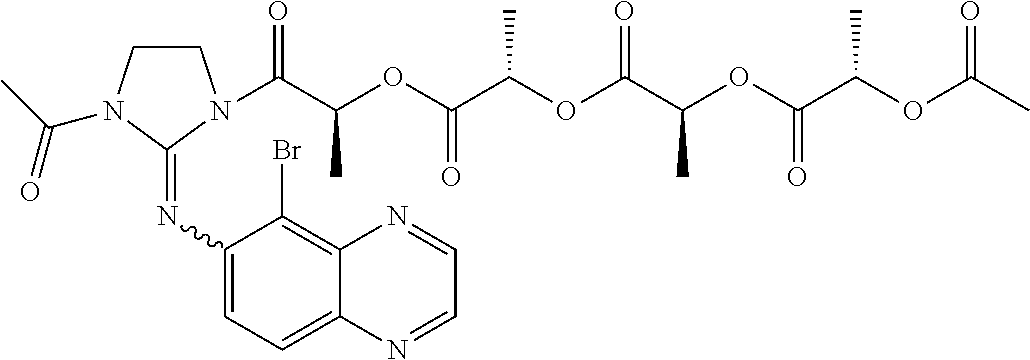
C1CN(C(C(OC(C(OC(C(OC(C(OC(C)=O)C)=O)C)=O)C)=O)C)=O)C(=NC2=CC=C3C(=C2Br)N=CC=N3)N1C(C)=O
